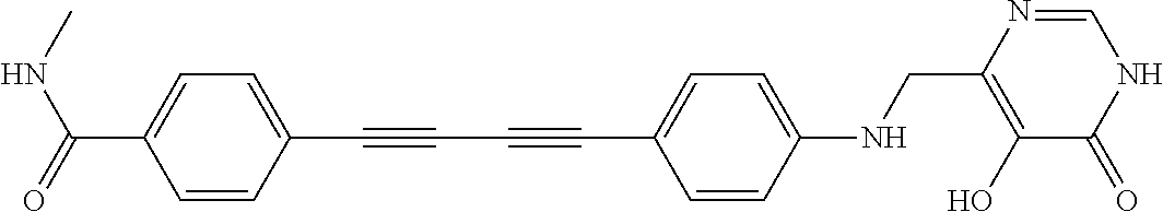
C1=CC(C#CC#CC2=CC=C(NCC3=C(O)C(=O)NC=N3)C=C2)=CC=C1C(=O)NC
